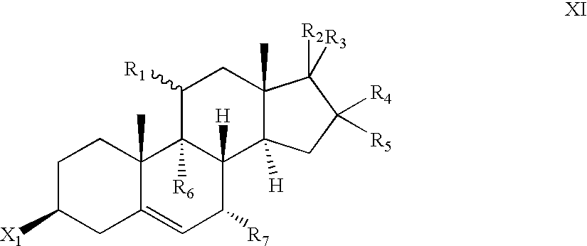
C1C([X1])CC2=CC([R7])C3([H])C([R6])(C2(C)C1)C([R1])CC1(C)C3([H])CC([R4])([R5])C1([R2])[R3]
